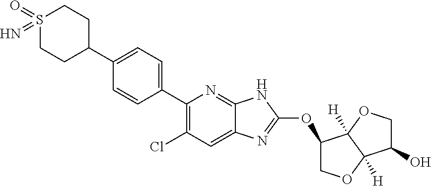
C1(C2=CC=C(C3=C(Cl)C=C4C(=N3)NC(OC3COC5([H])C3([H])OCC5O)=N4)C=C2)CCS(=O)(=N)CC1
